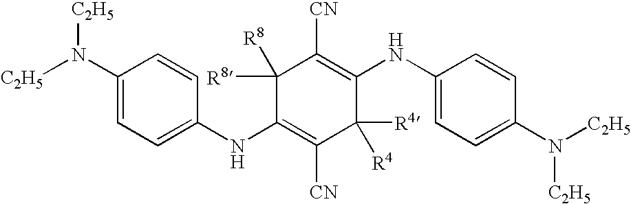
C1(NC2=CC=C(N([C2H5])[C2H5])C=C2)=C([CN])C([R4])([R4])C(NC2=CC=C(N([C2H5])[C2H5])C=C2)=C([CN])C1([R8])[R8]
